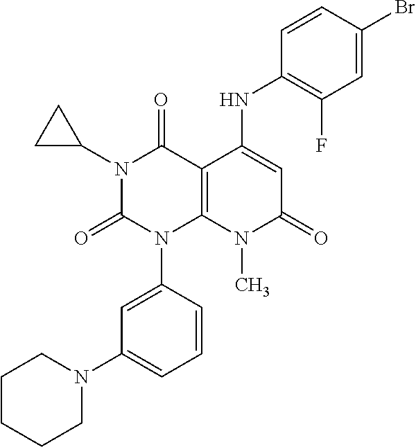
C1(NC2=CC(=O)N(C)C3=C2C(=O)N(C2CC2)C(=O)N3C2=CC(N3CCCCC3)=CC=C2)=C(F)C=C(Br)C=C1
